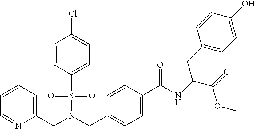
C1=CC=C(CN(S(=O)(=O)C2=CC=C(Cl)C=C2)CC2=CC=C(C(=O)NC(CC3=CC=C(O)C=C3)C(OC)=O)C=C2)N=C1
